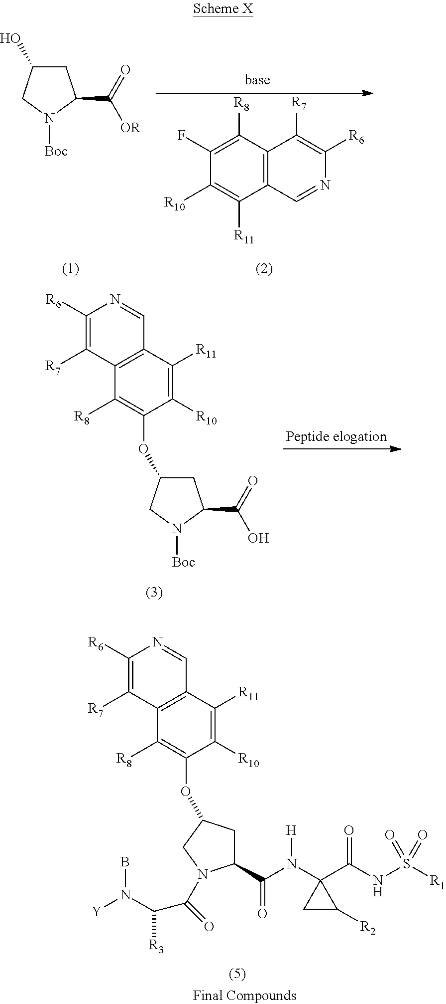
C1C(O)CN([Boc])C1C([OR])=O.C12=C(C([R8])=C(F)C([R10])=C1[R11])C([R7])=C([R6])N=C2.C1([R8])=C(OC2CC(C(O)=O)N([Boc])C2)C([R10])=C([R11])C2=C1C([R7])=C([R6])N=C2.C1([R8])=C(OC2CC(C(N(C3(C(NS([R1])(=O)=O)=O)CC3[R2])[H])=O)N(C(C(N([Y])B)[R3])=O)C2)C([R10])=C([R11])C2=C1C([R7])=C([R6])N=C2
